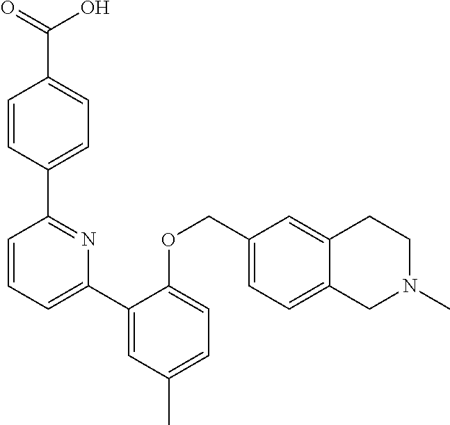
C1(C2=NC(C3=CC(C)=CC=C3OCC3=CC=C4C(=C3)CCN(C)C4)=CC=C2)=CC=C(C(=O)O)C=C1
